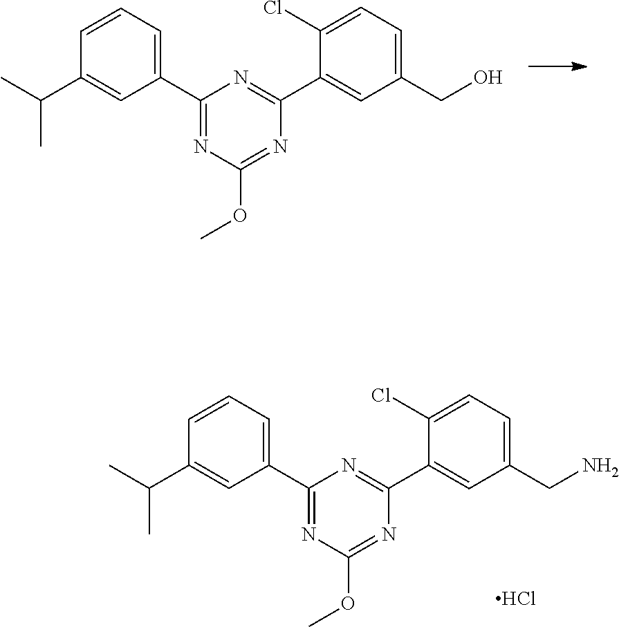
C1(Cl)=CC=C(CO)C=C1C1=NC(C2=CC=CC(C(C)C)=C2)=NC(OC)=N1.C1(Cl)=CC=C(CN)C=C1C1=NC(C2=CC=CC(C(C)C)=C2)=NC(OC)=N1.Cl
